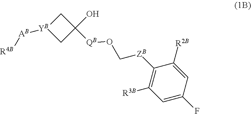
C1[YB]([AB][R4B])CC1(O)[QB]OC[ZB]C1=C([R3B])C=C(F)C=C1[R2B]
